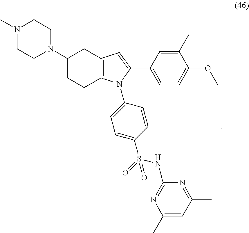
N1(C)CCN(C2CCC3=C(C2)C=C(C2=CC=C(OC)C(C)=C2)N3C2=CC=C(S(=O)(NC3=NC(C)=CC(C)=N3)=O)C=C2)CC1
